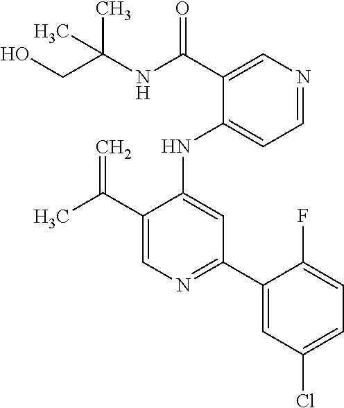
OCC(NC(C1=CN=CC=C1NC1=CC(C2=CC(Cl)=CC=C2F)=NC=C1C(C)=C)=O)(C)C
